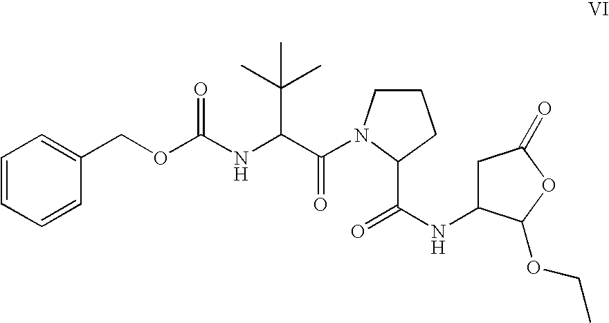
O=C(NC1CC(=O)OC1OCC)C1N(C(C(NC(OCC2=CC=CC=C2)=O)C(C)(C)C)=O)CCC1
